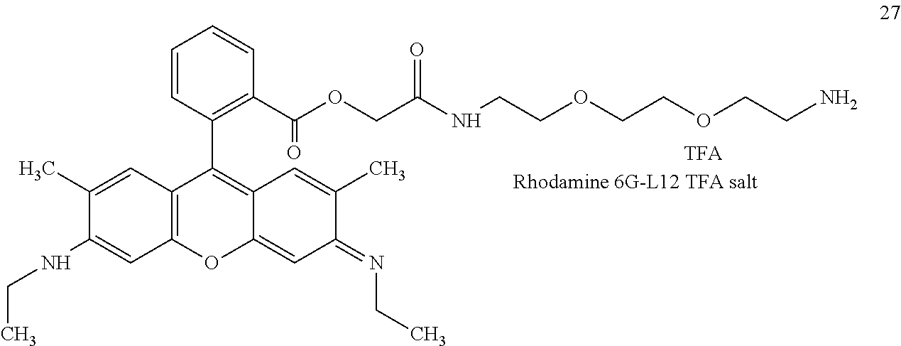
C1(C)=CC2=C(C=C1NCC)OC1=CC(=NCC)C(C)=CC1=C2C1=C(C(OCC(NCCOCCOCCN)=O)=O)C=CC=C1
